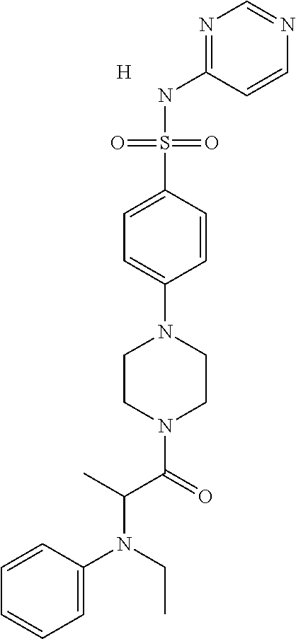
N1=C(NS(C2=CC=C(N3CCN(C(=O)C(C)N(CC)C4=CC=CC=C4)CC3)C=C2)(=O)=O)C=CN=C1.[H]
